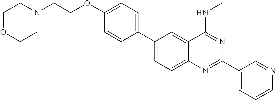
C1(C2=CC=C3C(=C2)C(NC)=NC(C2=CC=CN=C2)=N3)=CC=C(OCCN2CCOCC2)C=C1
